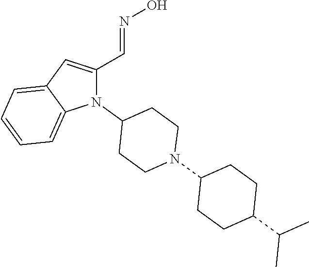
N1(C2CCN(C3CCC(C(C)C)CC3)CC2)C(C=NO)=CC2=CC=CC=C12
